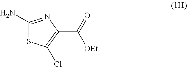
C1(N)=NC(C(=O)[OEt])=C(Cl)S1
